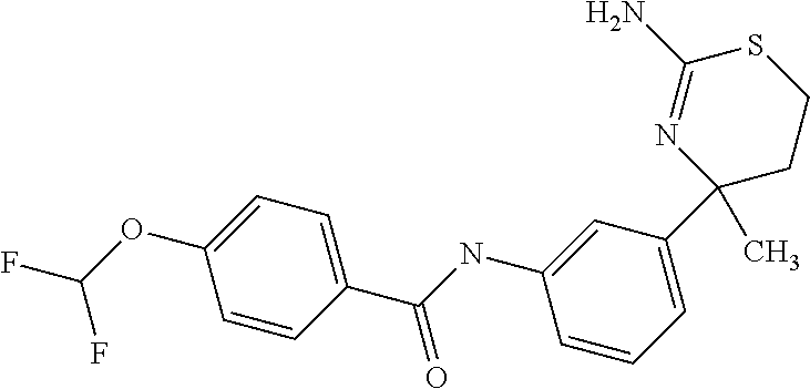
C1=C(OC(F)F)C=CC(C(=O)NC2=CC(C3(C)CCSC(N)=N3)=CC=C2)=C1
